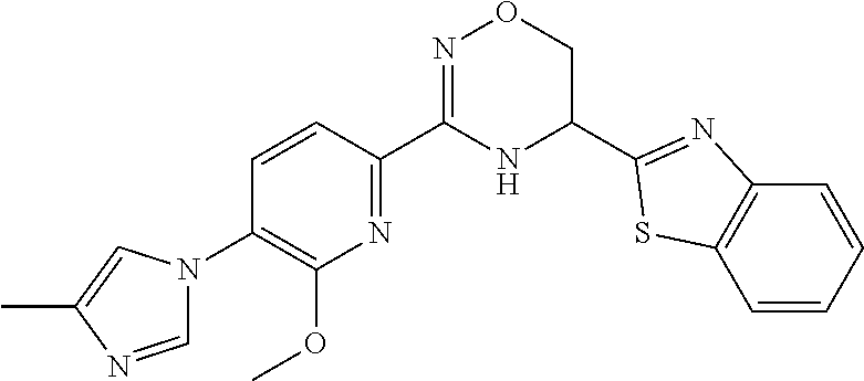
C1=CC(C2=NOCC(C3=NC4=C(S3)C=CC=C4)N2)=NC(OC)=C1N1C=NC(C)=C1
